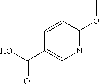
C1(C(O)=O)=CN=C(OC)C=C1
